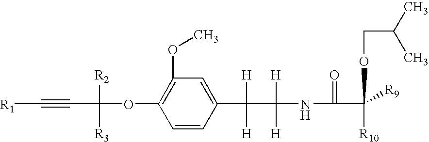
C1(OC)=C(OC([R2])([R3])C#C[R1])C=CC(C([H])([H])C([H])([H])NC(=O)C([R10])([R9])OCC(C)C)=C1
